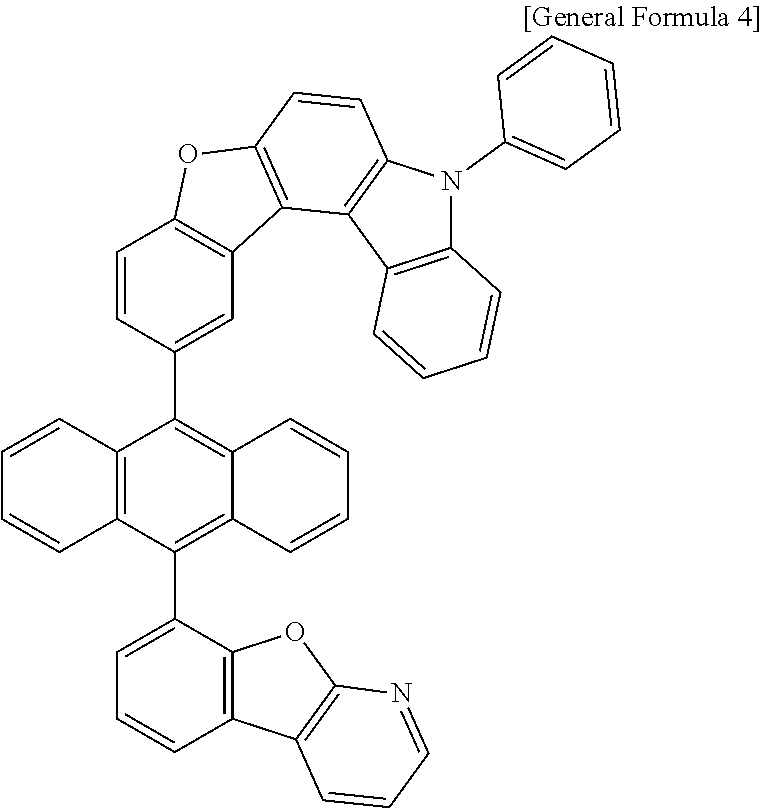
C1=CC(C2=C3C(=C(C4=CC=CC5=C4OC4=C5C=CC=N4)C4=C2C=CC=C4)C=CC=C3)=CC2=C1OC1=C2C2=C(C=C1)N(C1=CC=CC=C1)C1=C2C=CC=C1
